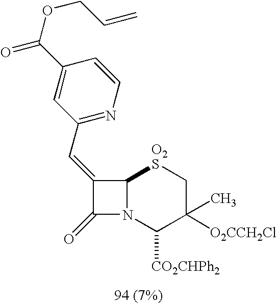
C1(=CC2=NC=CC(C(OCC=C)=O)=C2)C(=O)N2C1[O2S]CC(C)([O2CCH2Cl])C2[CO2CHPh2]
